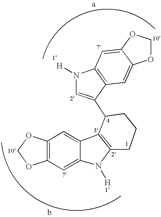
C12=C(C3=CC4=C(C=C3N1[H])OCO4)C(C1=CN([H])C3=C1C=C1C(=C3)OCO1)CCC2
